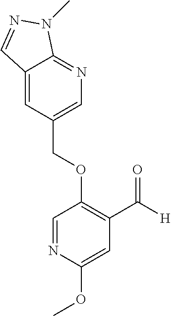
O(C1=C(C([H])=O)C=C(OC)N=C1)CC1=CN=C2C(=C1)C=NN2C
